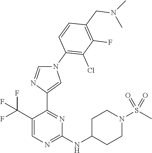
C1(C(F)(F)F)=CN=C(NC2CCN(S(C)(=O)=O)CC2)N=C1C1=CN(C2=C(Cl)C(F)=C(CN(C)C)C=C2)C=N1
